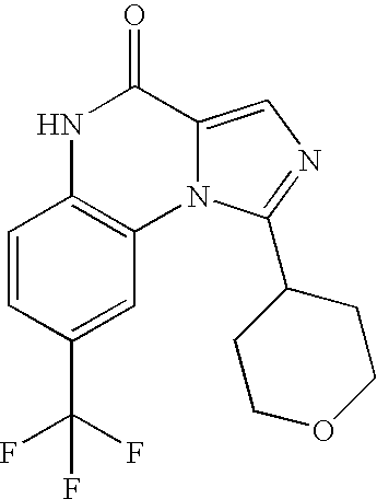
N1C2=C(N3C(=CN=C3C3CCOCC3)C1=O)C=C(C(F)(F)F)C=C2
